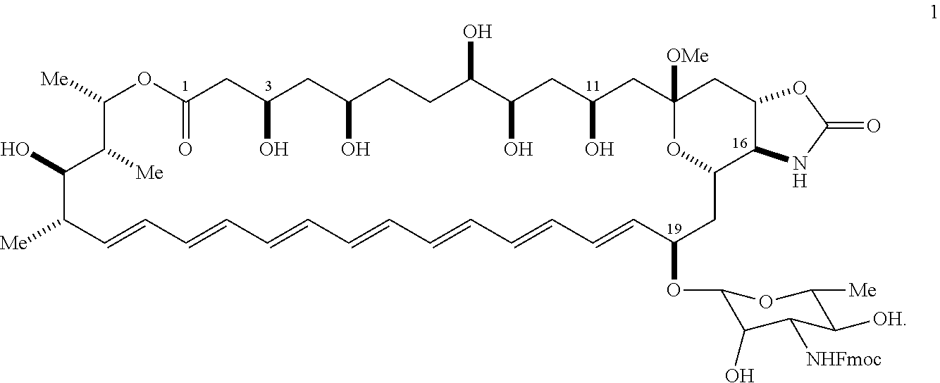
C1([Me])OC(=O)CC(O)CC(O)CCC(O)C(O)CC(O)CC2([OMe])CC3C(C(O2)CC(OC2C(O)C([NHFmoc])C([OH])C([Me])O2)C=CC=CC=CC=CC=CC=CC=CC([Me])C(O)C1[Me])NC(=O)O3
